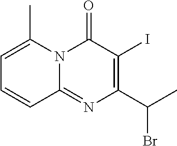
C1=C(C)N2C(=NC(C(C)Br)=C(I)C2=O)C=C1
